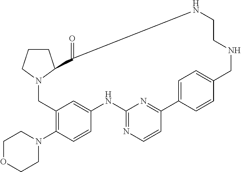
C1CCN2C1C(=O)NCCNCC1=CC=C(C3=NC(=NC=C3)NC3=CC(=C(N4CCOCC4)C=C3)C2)C=C1
